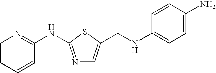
C1=CC=CC(NC2=NC=C(CNC3=CC=C(N)C=C3)S2)=N1
